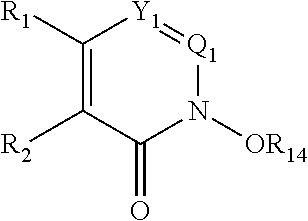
C1([R1])=C([R2])C(=O)N([OR14])[Q1]=[Y1]1
